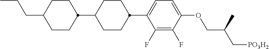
CCCC1CCC(C2CCC(C3=CC=C(OCC(C[PO3H2])C)C(F)=C3F)CC2)CC1
